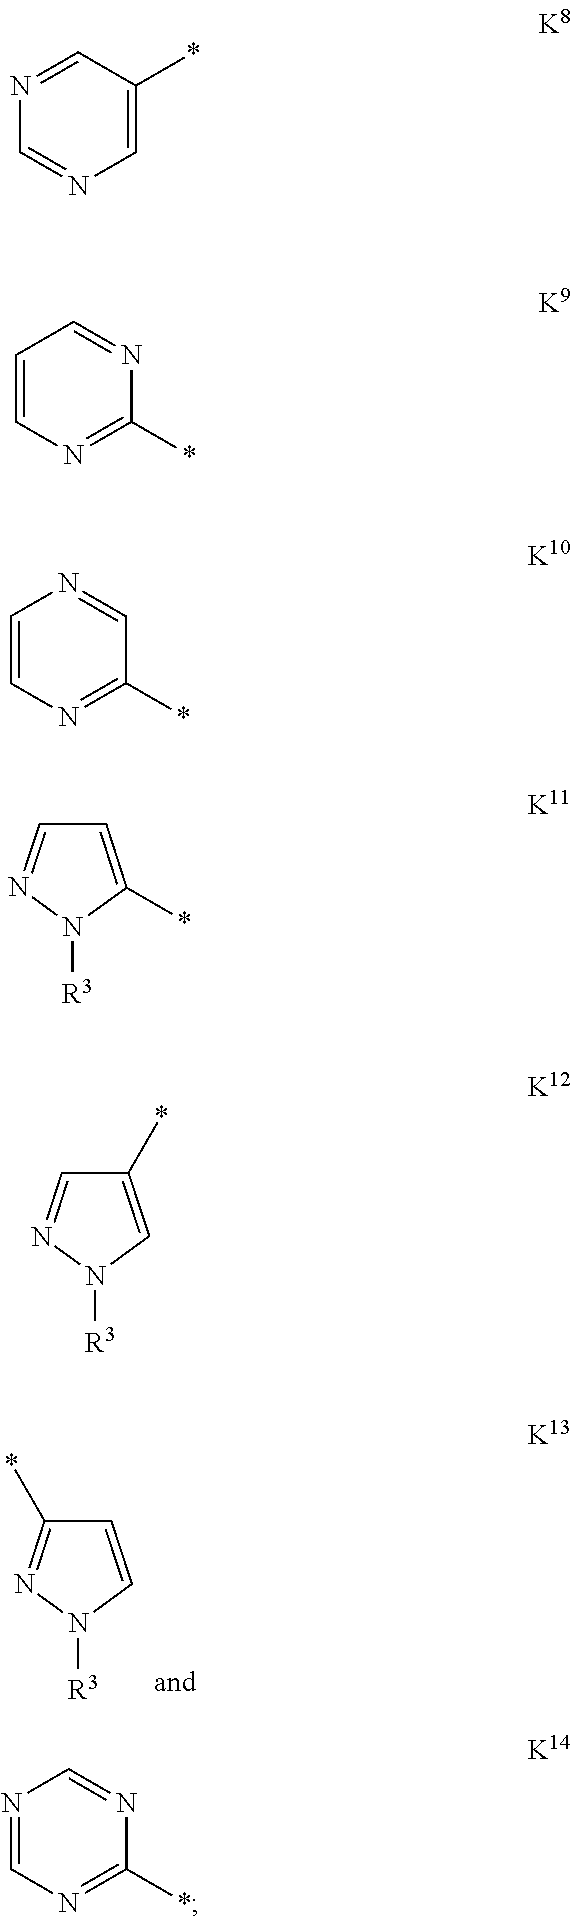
C1(*)=NN([R3])C=C1.N1=CC(*)=CN=C1.C1(*)=NC=CC=N1.C1(*)=NC=CN=C1.N1([R3])N=CC=C1*.[R3]N1C=C(*)C=N1.C1(*)=NC=NC=N1
